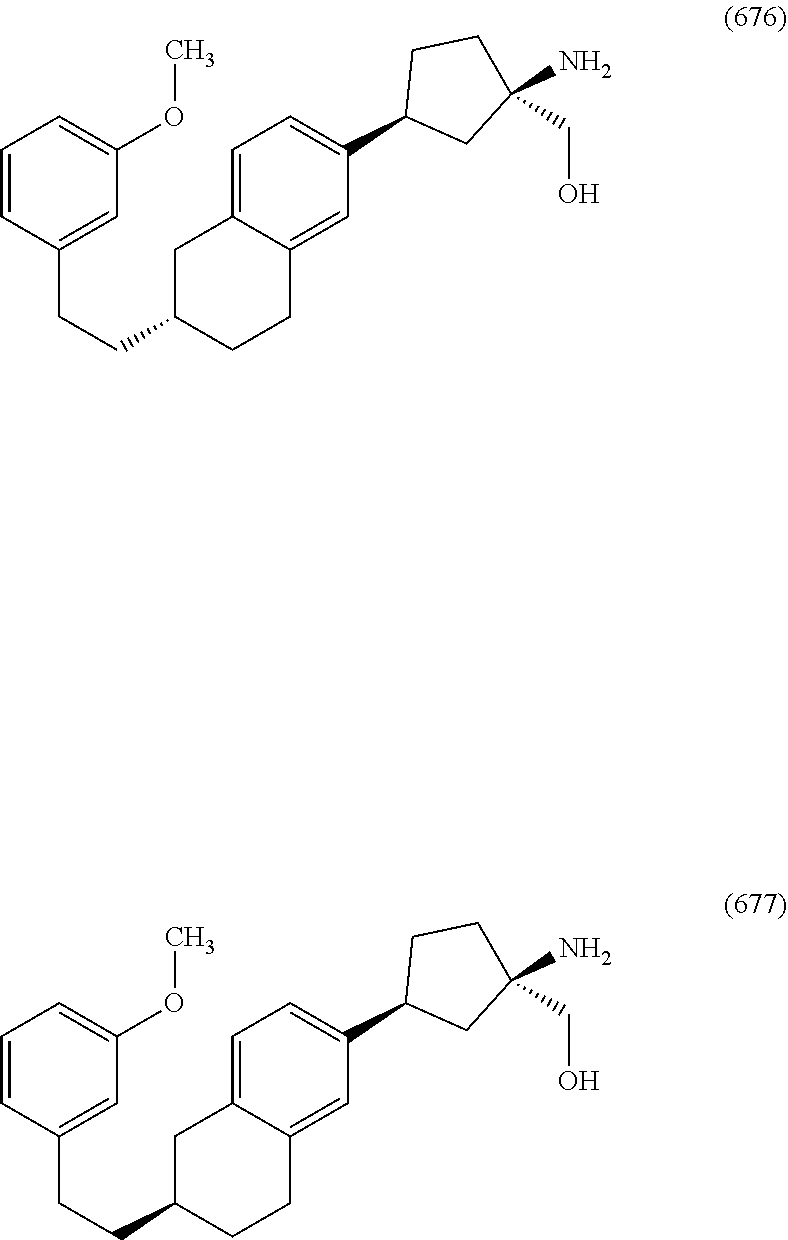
C1=CC(CCC2CCC3=CC(C4CC(CO)(N)CC4)=CC=C3C2)=CC(OC)=C1.C1=CC(CCC2CCC3=CC(C4CC(CO)(N)CC4)=CC=C3C2)=CC(OC)=C1
